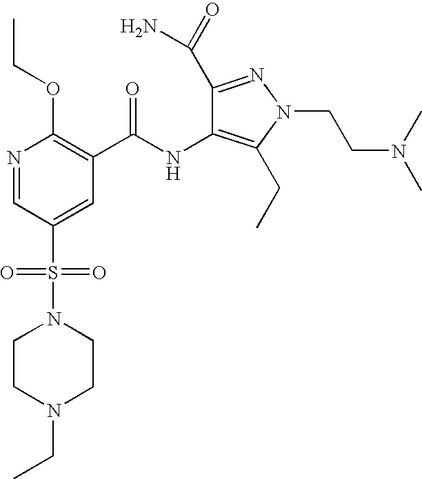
N1=CC(S(N2CCN(CC)CC2)(=O)=O)=CC(C(NC2=C(CC)N(CCN(C)C)N=C2C(=O)N)=O)=C1OCC
